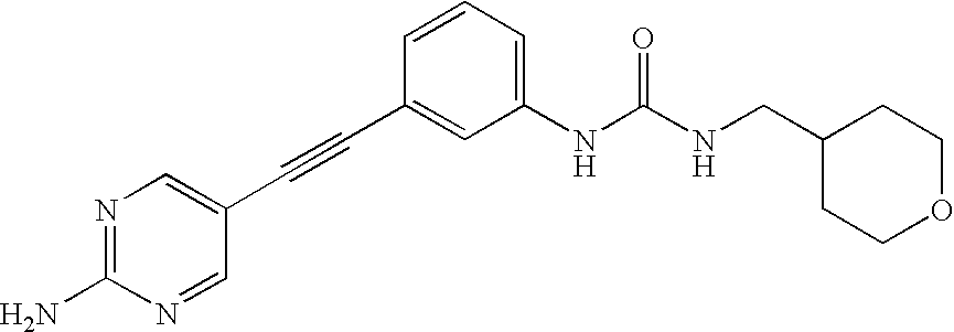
N1=C(N)N=CC(C#CC2=CC(NC(NCC3CCOCC3)=O)=CC=C2)=C1
